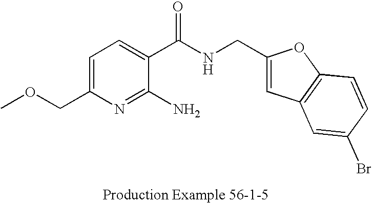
N(CC1=CC2=C(O1)C=CC(Br)=C2)C(C1=CC=C(COC)N=C1N)=O
